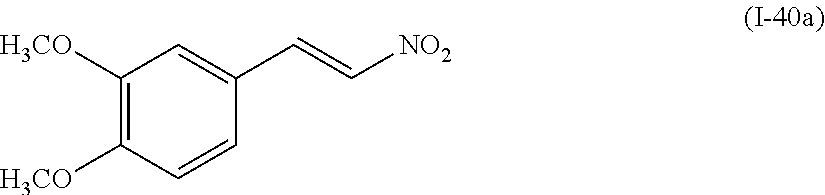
C1([H3CO])=C([H3CO])C=CC(C=C[NO2])=C1
